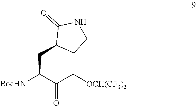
C(C(C(C[OCH(CF3)2])=O)[BocHN])C1CCNC1=O
